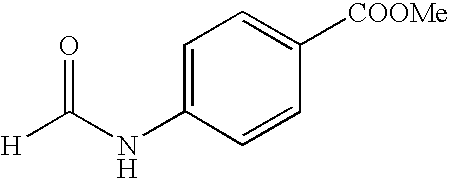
C1=C(NC([H])=O)C=CC([COOMe])=C1
